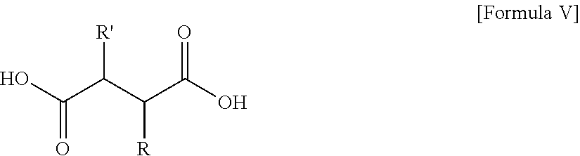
C(=O)(O)C(C(C(O)=O)[R])[R']
